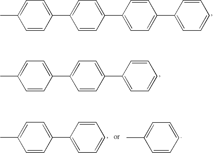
C1=CC(C2=CC=CC=C2)=CC=C1C1=CC=C(C)C=C1.C1=CC(C2=CC=C(C3=CC=CC=C3)C=C2)=CC=C1C1=CC=C(C)C=C1.C1=CC(C2=CC=CC=C2)=CC=C1C.C1=CC=C(C)C=C1
